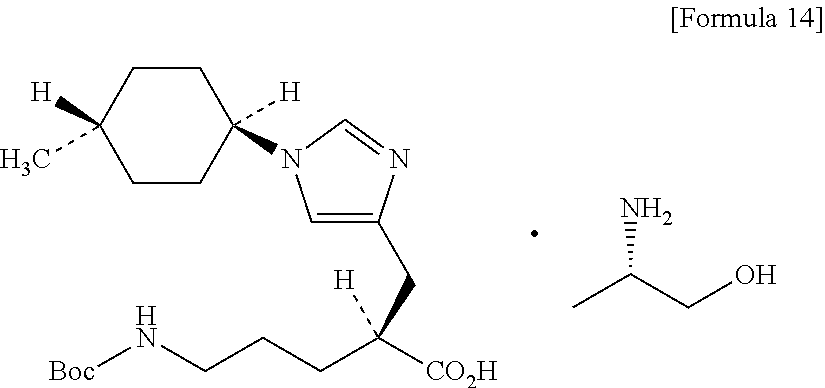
C1CC([H])(N2C=C(CC(CCCN[Boc])([CO2H])[H])N=C2)CCC1([H])C.CC(CO)N
